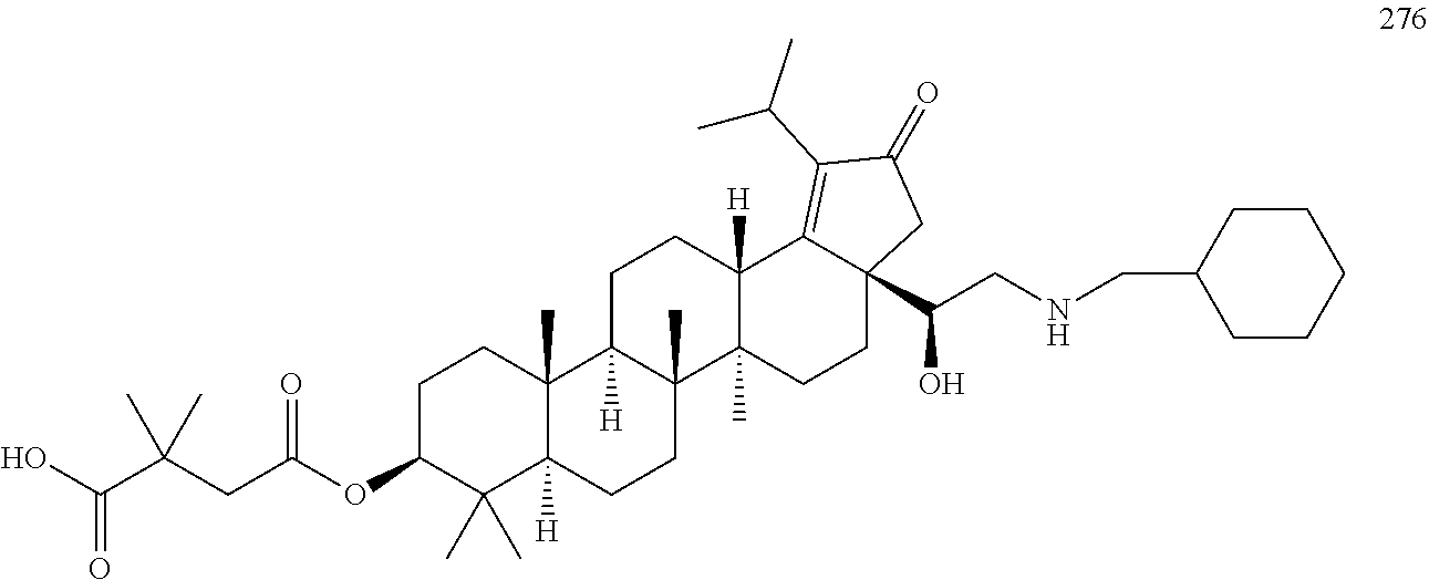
C1C(OC(CC(C(O)=O)(C)C)=O)C(C)(C)C2([H])C(C)(C1)C1([H])C(C)(CC2)C2(C)C([H])(CC1)C1=C(C(C)C)C(=O)CC1(C(CNCC1CCCCC1)O)CC2
